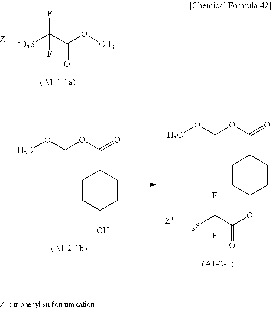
[-O3S]C(C(OC)=O)(F)F.C1CC(OC(C([-O3S])(F)F)=O)CCC1C(OCOC)=O.C1CC(O)CCC1C(OCOC)=O
